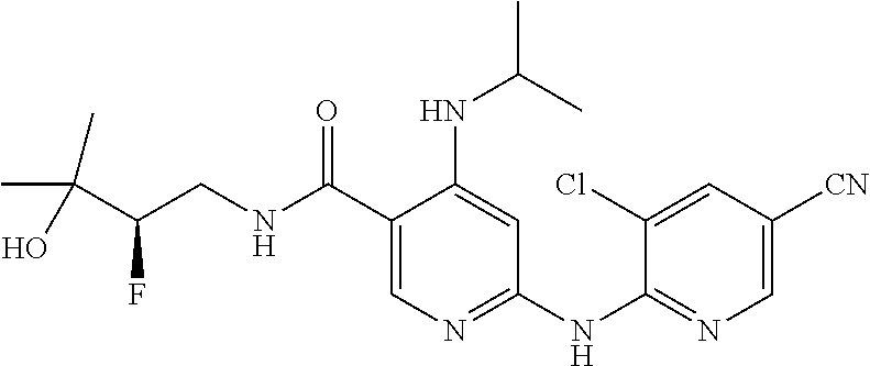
C1(C(NCC(C(C)(C)O)F)=O)=CN=C(NC2=NC=C([CN])C=C2Cl)C=C1NC(C)C
